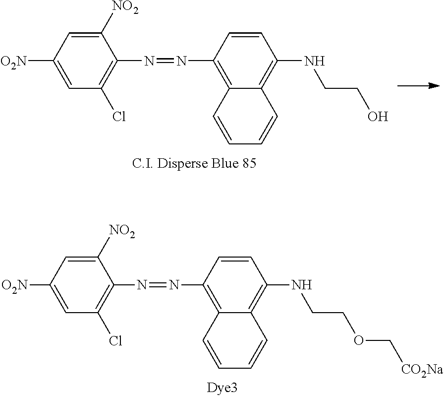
C1(N=NC2=C3C(=C(NCCOC[CO2Na])C=C2)C=CC=C3)=C(Cl)C=C([O2N])C=C1[NO2].C1(N=NC2=C3C(=C(NCCO)C=C2)C=CC=C3)=C(Cl)C=C([O2N])C=C1[NO2]
